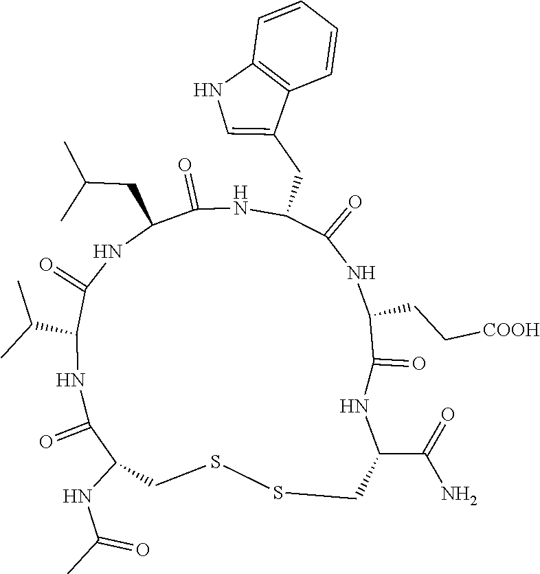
C1(CC(C)C)C(=O)NC(CC2=CNC3=C2C=CC=C3)C(=O)NC(CC[COOH])C(=O)NC(C(N)=O)CSSCC(NC(C)=O)C(=O)NC(C(C)C)C(=O)N1
